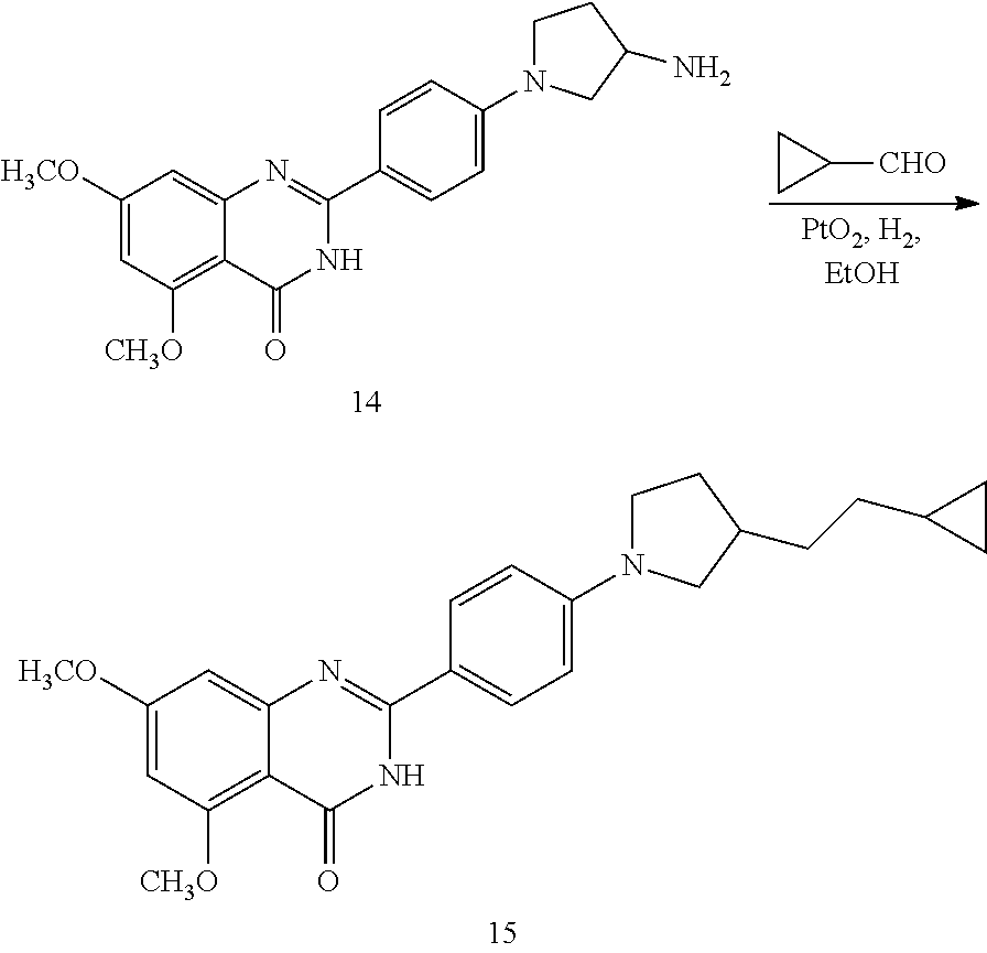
C1=CC(N2CCC(N)C2)=CC=C1C1=NC2=CC([H3CO])=CC([CH3O])=C2C(=O)N1.C1CC1[CHO].C1=CC(N2CCC(CCC3CC3)C2)=CC=C1C1=NC2=CC([H3CO])=CC([CH3O])=C2C(=O)N1
